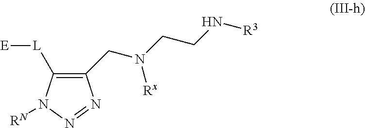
C1(CN(CCN[R3])[Rx])=C([L][E])N([RN])N=N1
